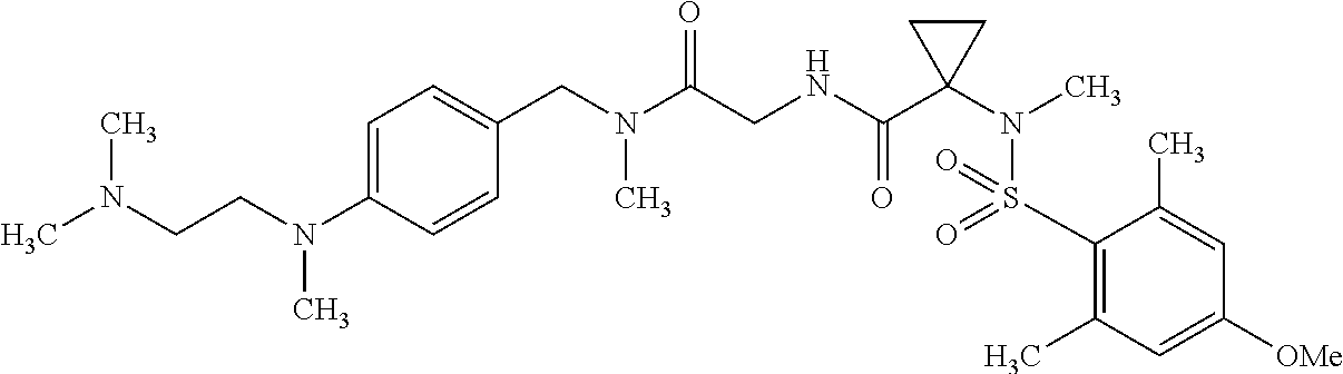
C1(N(CCN(C)C)C)=CC=C(CN(C(CNC(C2(N(C)S(C3=C(C)C=C([OMe])C=C3C)(=O)=O)CC2)=O)=O)C)C=C1
